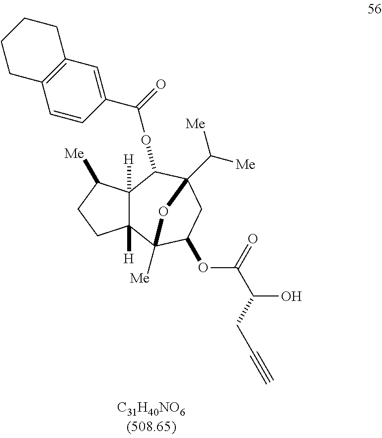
C(=O)(OC1C2([H])C([H])(C3([Me])C(OC(C(CC#C)O)=O)CC1(C([Me])[Me])O3)CCC2[Me])C1=CC2=C(C=C1)CCCC2
